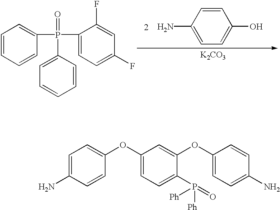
C1=C(N)C=CC(OC2=CC=C(P(=O)([Ph])[Ph])C(OC3=CC=C(N)C=C3)=C2)=C1.C1=CC(P(C2=CC=C(F)C=C2F)(C2=CC=CC=C2)=O)=CC=C1.NC1=CC=C(O)C=C1.[K2CO3]
